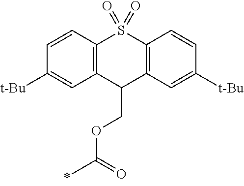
C1=CC2=C(C=C1[t-Bu])C(COC(C)=O)C1=C(S2(=O)=O)C=CC([t-Bu])=C1
